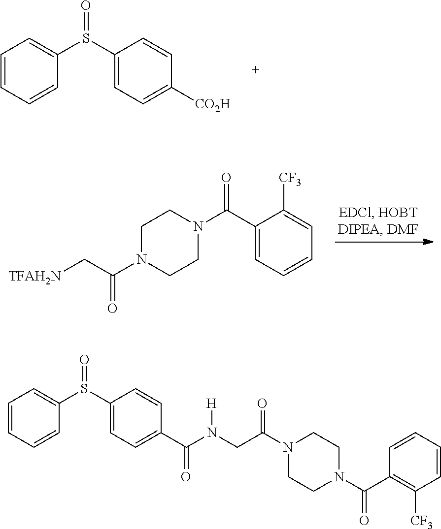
C1=CC=CC(S(C2=CC=C([CO2H])C=C2)=O)=C1.C1(C(N2CCN(C(C[TFAH2N])=O)CC2)=O)=CC=CC=C1[CF3].C1(C(N2CCN(C(CN(C(C3=CC=C(S(C4=CC=CC=C4)=O)C=C3)=O)[H])=O)CC2)=O)=C([CF3])C=CC=C1
